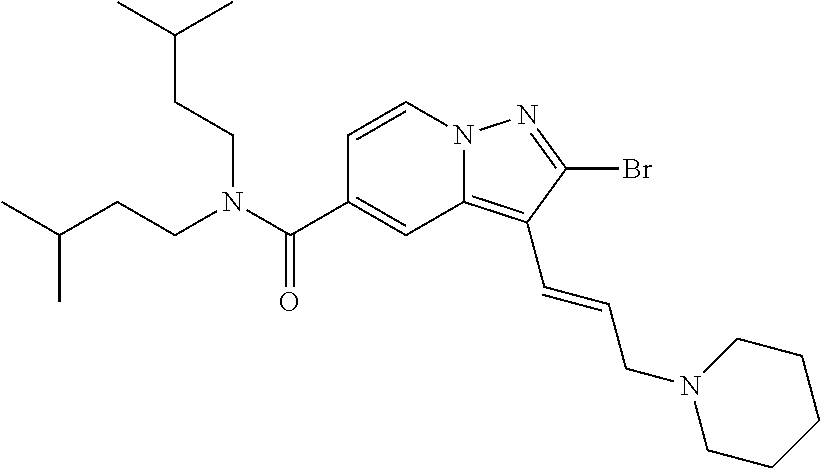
C1=CN2C(=C(C=CCN3CCCCC3)C(Br)=N2)C=C1C(N(CCC(C)C)CCC(C)C)=O
